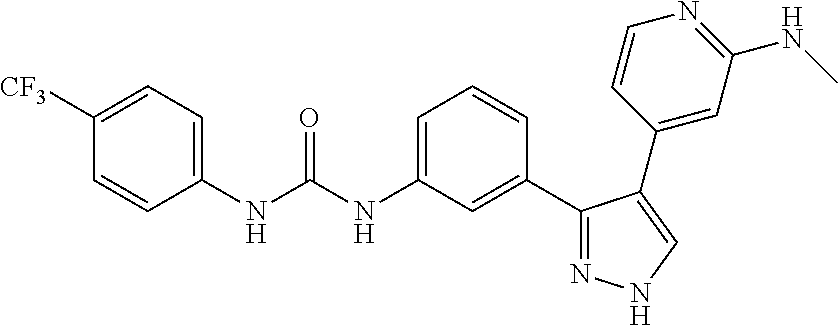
C1(NC(=O)NC2=CC=CC(C3=NNC=C3C3=CC(NC)=NC=C3)=C2)=CC=C([CF3])C=C1
